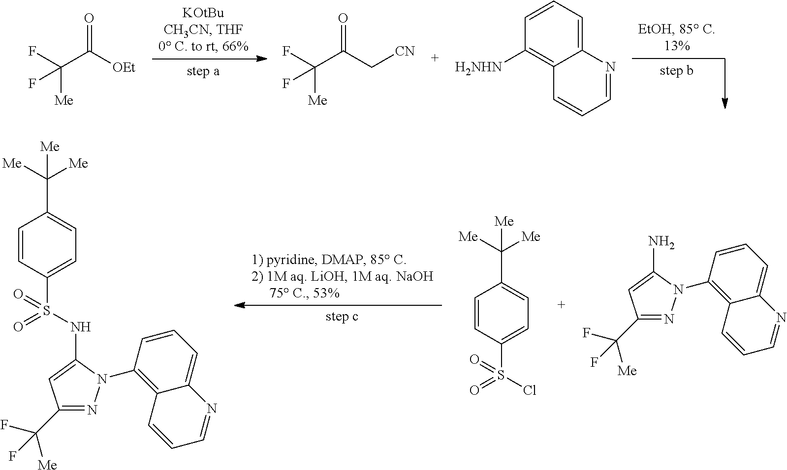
O=C(C[CN])C(F)([Me])F.C12=CC=CC([H2NHN])=C1C=CC=N2.O=C([OEt])C(F)([Me])F.C1=CC(S(Cl)(=O)=O)=CC=C1C([Me])([Me])[Me].C1(C(F)([Me])F)=NN(C2=C3C(=CC=C2)N=CC=C3)C(N)=C1.C1(C(F)([Me])F)=NN(C2=C3C(=CC=C2)N=CC=C3)C(NS(C2=CC=C(C([Me])([Me])[Me])C=C2)(=O)=O)=C1
